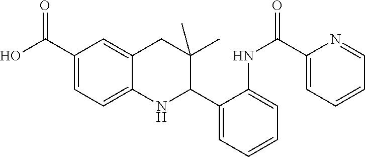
OC(C1=CC=C2C(=C1)CC(C)(C)C(C1=CC=CC=C1NC(C1=CC=CC=N1)=O)N2)=O
